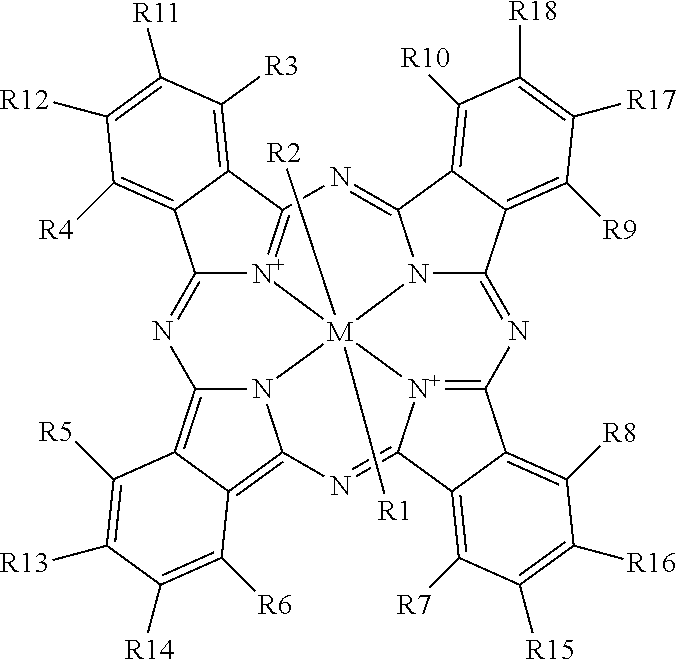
C12=NC3=C4C(=C5N3[M]36([R2])([R1])[N+]1=C(C1=C([R3])C([R11])=C([R12])C([R4])=C21)N=C1N3C(=NC2=[N+]6C(=N5)C3=C([R7])C([R15])=C([R16])C([R8])=C32)C2=C([R9])C([R17])=C([R18])C([R10])=C21)C([R6])=C([R14])C([R13])=C4[R5]
